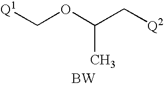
C(OC(C[Q2])C)[Q1].[BW]
